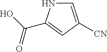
C1=C([CN])C=C(C(=O)O)N1
